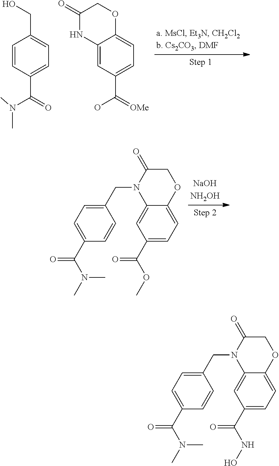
C12=CC(C(=[OMe])O)=CC=C1OCC(=O)N2.C1=CC(C(N(C)C)=O)=CC=C1CO.C12=CC(C(OC)=O)=CC=C1OCC(=O)N2CC1=CC=C(C(N(C)C)=O)C=C1.C12=CC(C(NO)=O)=CC=C1OCC(=O)N2CC1=CC=C(C(N(C)C)=O)C=C1
